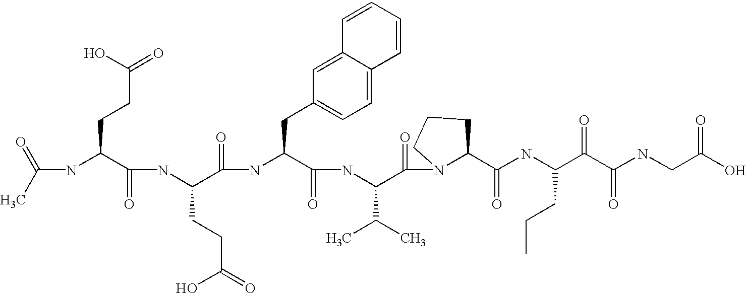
C(NC(C(NC(C(=O)NC(C(=O)NC(C(=O)N1C(C(=O)NC(C(C(=O)NCC(O)=O)=O)CCC)CCC1)C(C)C)CC1=CC=C2C(=C1)C=CC=C2)CCC(=O)O)=O)CCC(=O)O)(C)=O
